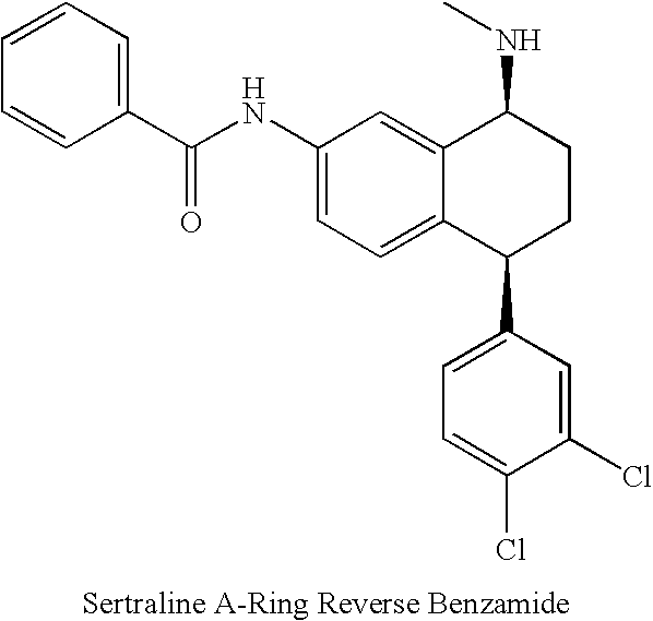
C1(NC(C2=CC=CC=C2)=O)=CC=C2C(=C1)C(NC)CCC2C1=CC=C(Cl)C(Cl)=C1
